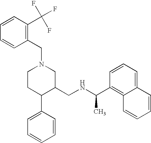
C1CC(C2=CC=CC=C2)C(CNC(C2=C3C(=CC=C2)C=CC=C3)C)CN1CC1=C(C(F)(F)F)C=CC=C1
